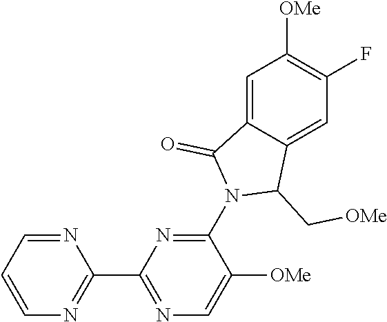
C1=C2C(=CC(F)=C1[OMe])C(C[OMe])N(C1=NC(C3=NC=CC=N3)=NC=C1[OMe])C2=O
